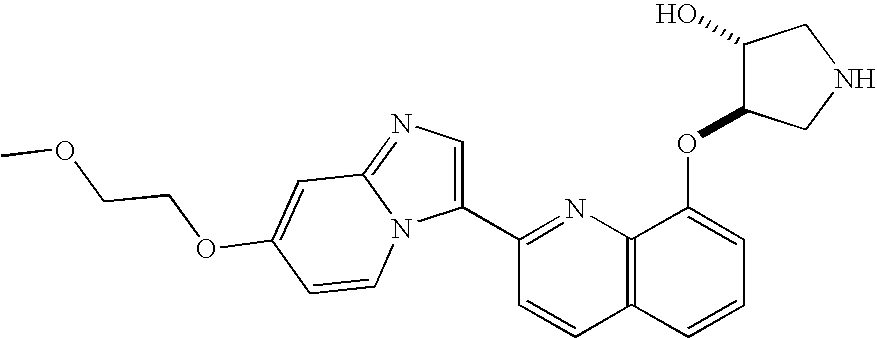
C12=C(N=C(C3=CN=C4N3C=CC(OCCOC)=C4)C=C1)C(OC1C(O)CNC1)=CC=C2
